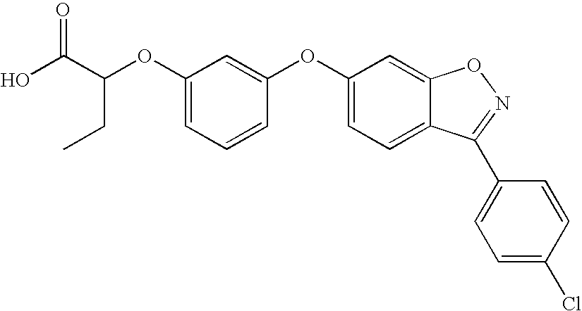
C1(OC(C(O)=O)CC)=CC=CC(OC2=CC=C3C(=C2)ON=C3C2=CC=C(Cl)C=C2)=C1
